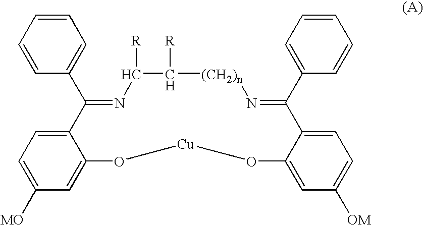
C1=CC=CC=C1C1=NC([R])C([R])[(CH2)n]N=C(C2=CC=CC=C2)C2=CC=C([OM])C=C2O[Cu]OC2=CC([MO])=CC=C12
